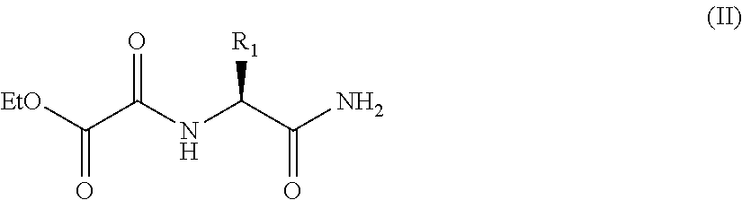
[EtO]C(C(NC(C(N)=O)[R1])=O)=O
